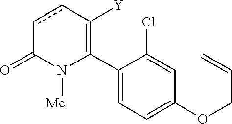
C1(C2=C([Y])ccC(=O)N2[Me])=CC=C(OCC=C)C=C1Cl
